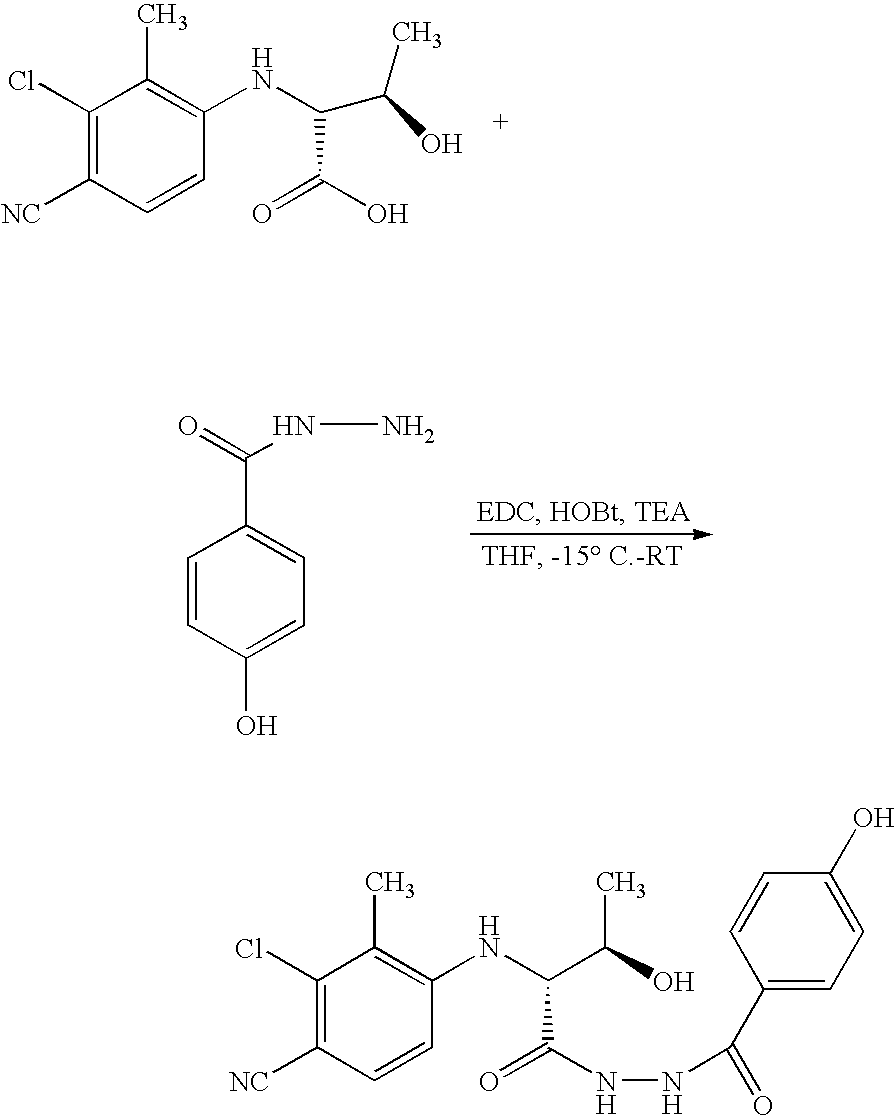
C1(Cl)=C([NC])C=CC(NC(C(O)C)C(O)=O)=C1C.C1=CC(O)=CC=C1C(=O)NN.C1(Cl)=C([NC])C=CC(NC(C(O)C)C(NNC(=O)C2=CC=C(O)C=C2)=O)=C1C
